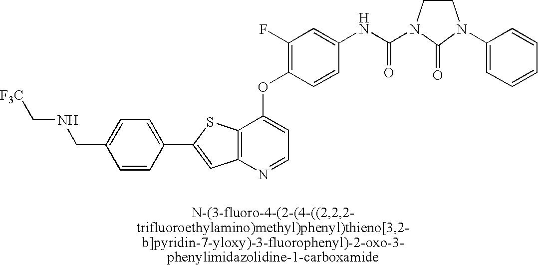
C1=C(CNC[F3C])C=CC(C2=CC3=C(S2)C(OC2=C(F)C=C(NC(=O)N4CCN(C5=CC=CC=C5)C4=O)C=C2)=CC=N3)=C1
